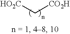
[HO2C]C[CO2H]
